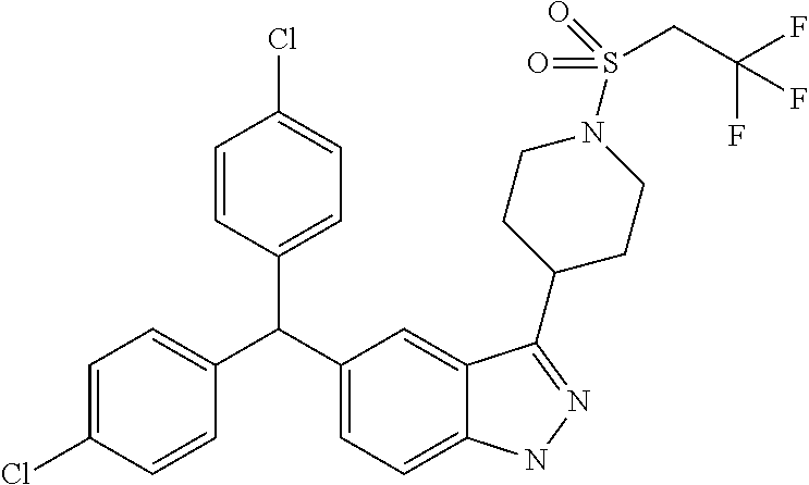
C1(C(C2=CC=C3C(=C2)C(C2CCN(S(=O)(=O)CC(F)(F)F)CC2)=NN3)C2=CC=C(Cl)C=C2)=CC=C(Cl)C=C1
